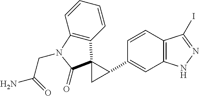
C1(C2C3(C4=C(C=CC=C4)N(CC(N)=O)C3=O)C2)=CC2=C(C=C1)C(I)=NN2
